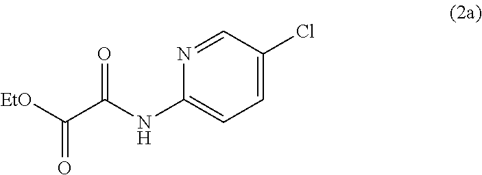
C1=C(Cl)C=NC(NC(C([EtO])=O)=O)=C1
